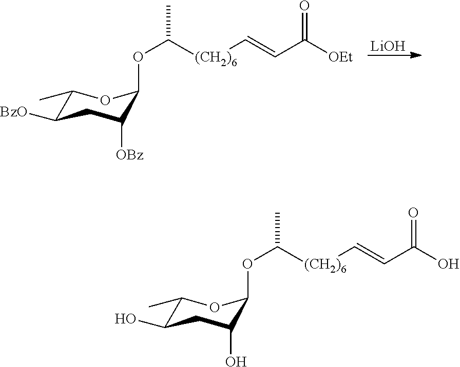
C1(C)C([BzO])CC([OBz])C(OC(C)[(CH2)6]C=CC([OEt])=O)O1.[LiOH].C1(C)C(O)CC(O)C(OC(C)[(CH2)6]C=CC(O)=O)O1
